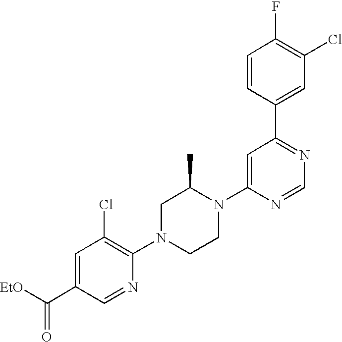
C1=CC(C2=NC=NC(N3C(C)CN(C4=C(Cl)C=C(C([EtO])=O)C=N4)CC3)=C2)=CC(Cl)=C1F
